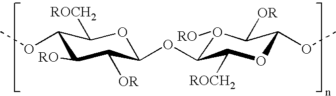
O1([RO])C(OC2C([OR])C([RO])C(OC)C([ROCH2])O2)C([ROCH2])OC(OC)C1[OR]
